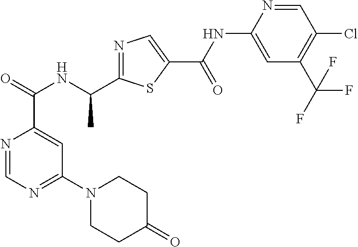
N1=CN=C(N2CCC(=O)CC2)C=C1C(NC(C1=NC=C(C(=O)NC2=CC(C(F)(F)F)=C(Cl)C=N2)S1)C)=O
